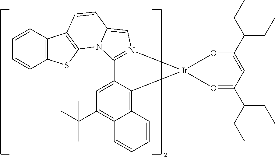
C12=CC(C(C)(C)C)=C3C(=C1[Ir]1(OC(C(CC)CC)=CC(C(CC)CC)=O1)N1=C2N2C4=C(C5=C(C=CC=C5)S4)C=CC2=C1)C=CC=C3
